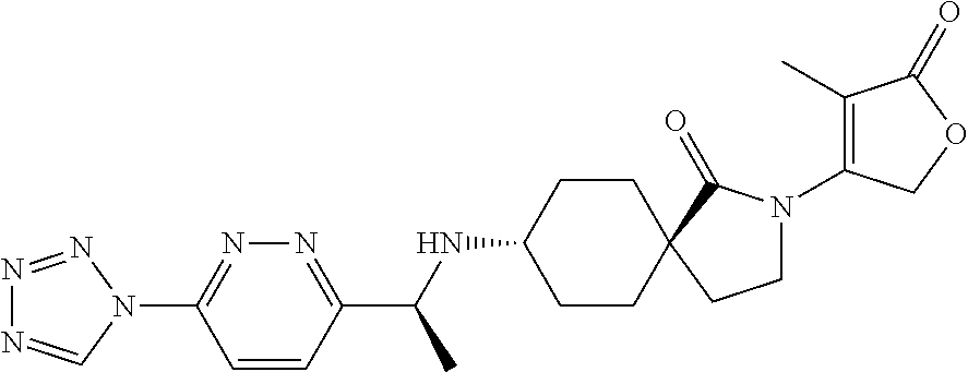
C1CC(NC(C2=NN=C(N3C=NN=N3)C=C2)C)CCC12C(=O)N(C1=C(C)C(=O)OC1)CC2
